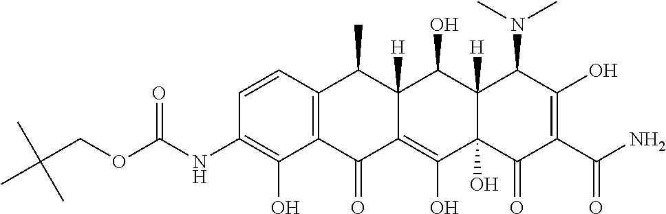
C1=CC2=C(C(O)=C1NC(OCC(C)(C)C)=O)C(=O)C1=C(O)C3(O)C([H])(C(O)C1([H])C2C)C(N(C)C)C(O)=C(C(N)=O)C3=O
